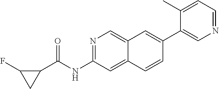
C1(C2=CN=CC=C2C)=CC2=CN=C(NC(=O)C3CC3F)C=C2C=C1
